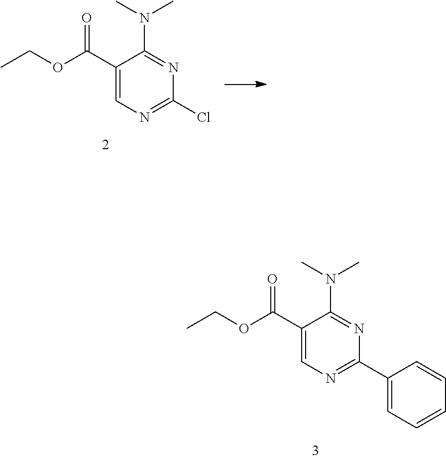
C1(C(=O)OCC)=CN=C(C2=CC=CC=C2)N=C1N(C)C.C1(C(=O)OCC)=CN=C(Cl)N=C1N(C)C
